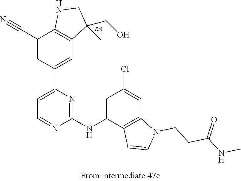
C1(NC2=CC(Cl)=CC3=C2C=CN3CCC(NC)=O)=NC(C2=CC3=C(C(C#N)=C2)NCC3(CO)C)=CC=N1
